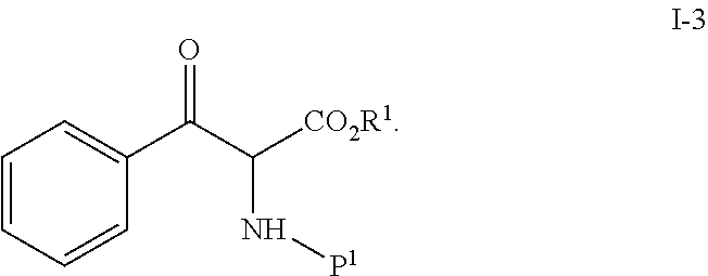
C1=CC=CC(C(C([CO2R1])N[P1])=O)=C1
